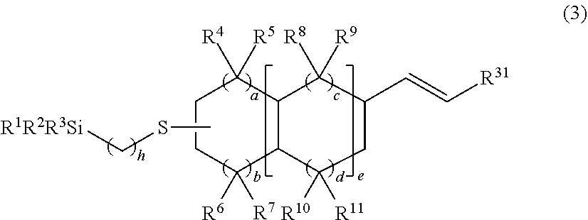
C1CC([R6])([R7])C2C(C1([R4])[R5])C([R8])([R9])C(C=C[R31])CC2([R10])[R11].CSC[R1R2R3Si]
